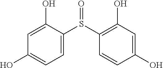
C1(O)=CC(O)=CC=C1S(C1=C(O)C=C(O)C=C1)=O
